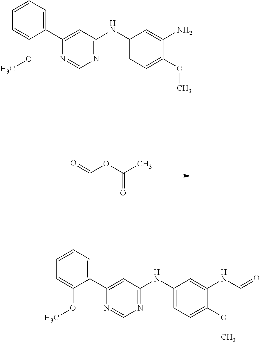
C1(C2=CC(NC3=CC=C(OC)C(N)=C3)=NC=N2)=CC=CC=C1OC.O=COC(C)=O.C1(C2=CC(NC3=CC=C(OC)C(NC=O)=C3)=NC=N2)=CC=CC=C1OC
